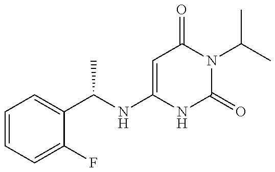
C1=CC=C(F)C(C(NC2=CC(=O)N(C(C)C)C(=O)N2)C)=C1
